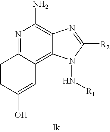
C1=CC2=NC(N)=C3C(=C2C=C1O)N(N[R1])C([R2])=N3
